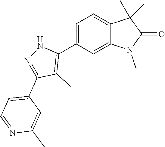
C1=C(C2=C(C)C(C3=CC=NC(C)=C3)=NN2)C=C2C(=C1)C(C)(C)C(=O)N2C
